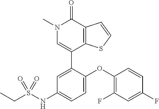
C1=CSC2=C1C(=O)N(C)C=C2C1=CC(NS(CC)(=O)=O)=CC=C1OC1=C(F)C=C(F)C=C1
